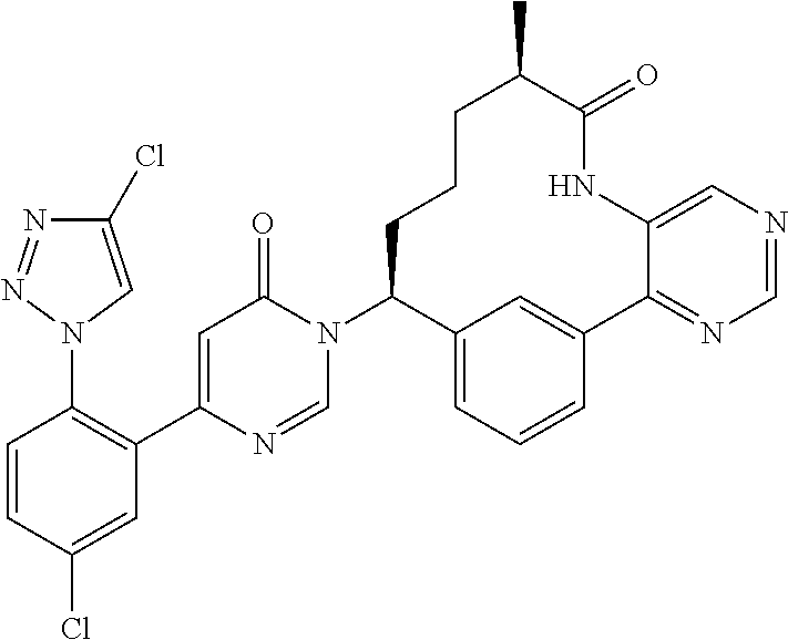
C1=CC(Cl)=CC(C2=CC(=O)N(C3CCCC(C)C(=O)NC4=CN=CN=C4C4=CC3=CC=C4)C=N2)=C1N1N=NC(Cl)=C1
